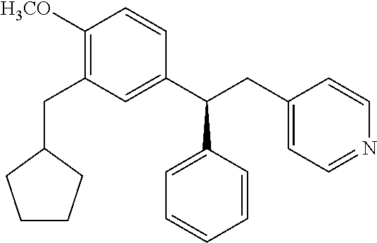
C1([H3CO])=C(CC2CCCC2)C=C(C(CC2=CC=NC=C2)C2=CC=CC=C2)C=C1
